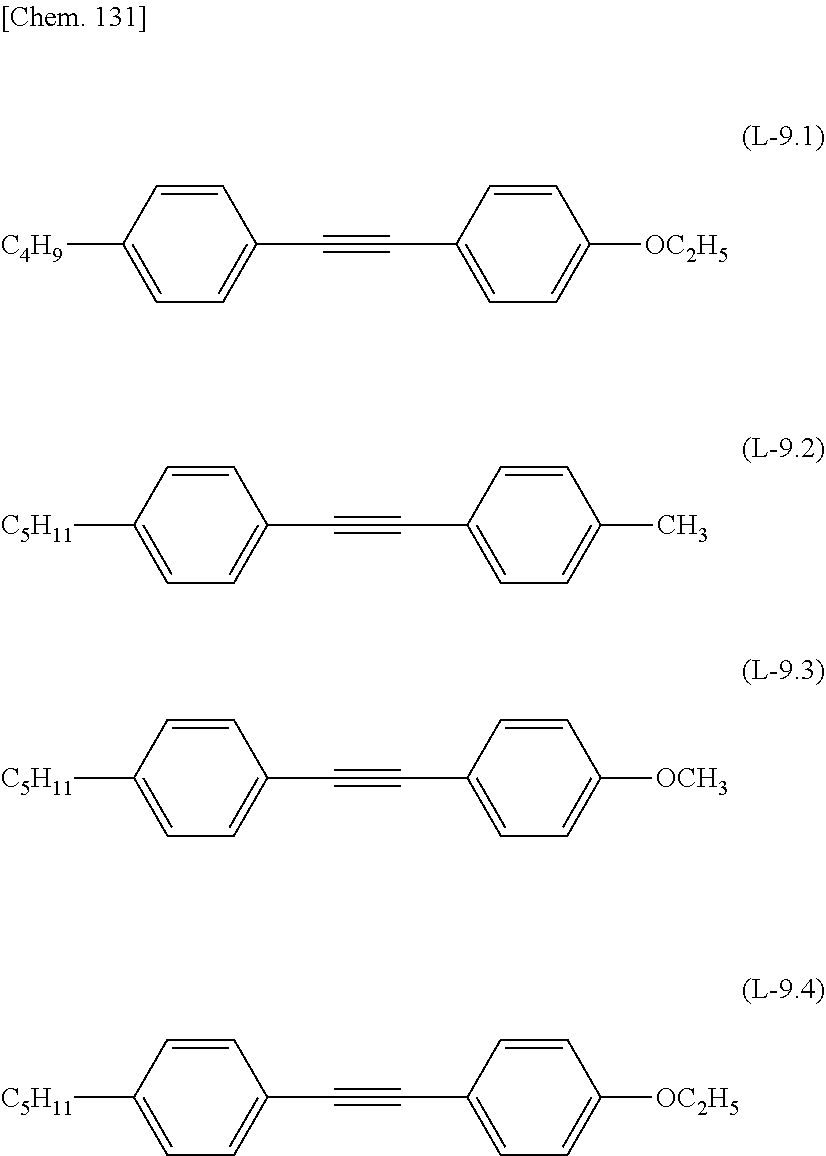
[C4H9]C1=CC=C(C#CC2=CC=C([OC2H5])C=C2)C=C1.[C5H11]C1=CC=C(C#CC2=CC=C(C)C=C2)C=C1.[C5H11]C1=CC=C(C#CC2=CC=C([OCH3])C=C2)C=C1.[C5H11]C1=CC=C(C#CC2=CC=C([OC2H5])C=C2)C=C1
